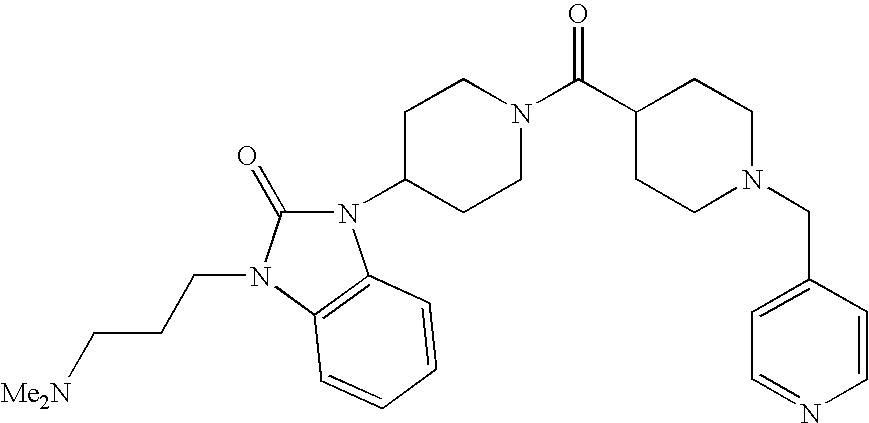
C1CC(C(N2CCC(N3C(=O)N(CCC[Me2N])C4=C3C=CC=C4)CC2)=O)CCN1CC1=CC=NC=C1
